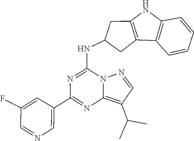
C(C1=C2N(N=C1)C(NC1CCC3=C(NC4=C3C=CC=C4)C1)=NC(C1=CN=CC(F)=C1)=N2)(C)C
